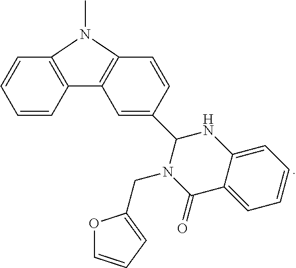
C1=CC2=C(C=C1)N(C)C1=C2C=C(C2N(CC3=CC=CO3)C(=O)C3=CC=CC=C3N2)C=C1
